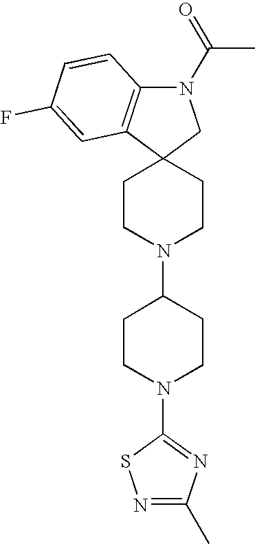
N1(C(=O)C)C2=C(C3(C1)CCN(C1CCN(C4=NC(C)=NS4)CC1)CC3)C=C(F)C=C2
